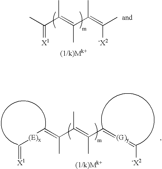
CC(C(=C(C(=C([-X2])C)C)C)C)=[X1].[(E)x](C=[X1])C=C(C(=C(C=[(G)y]=C[-X2])C)C)C
